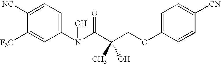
C1([NC])=CC=C(N(C(C(COC2=CC=C([CN])C=C2)(C)O)=O)O)C=C1[F3C]
